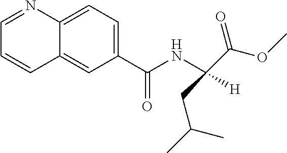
C1(C(NC(C(OC)=O)(CC(C)C)[H])=O)=CC=C2C(=C1)C=CC=N2
